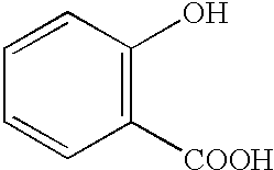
C1([COOH])=C(O)C=CC=C1
